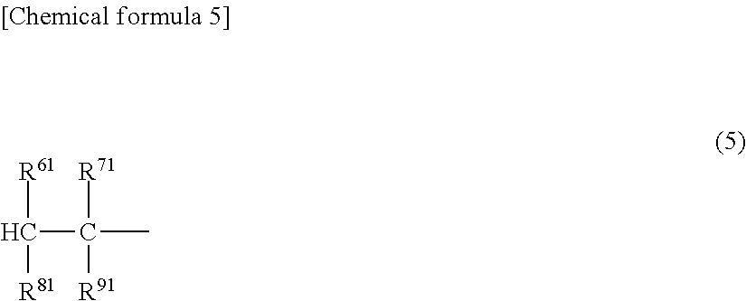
[R61]C([R81])C([R71])([R91])C
